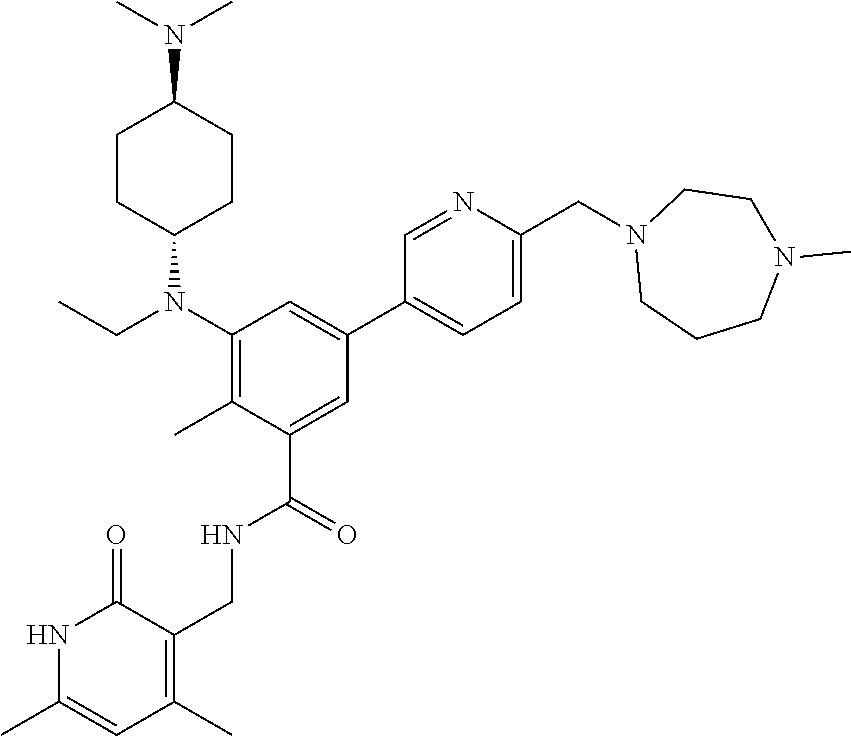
N1C(C)=CC(C)=C(CNC(C2=CC(C3=CC=C(CN4CCN(C)CCC4)N=C3)=CC(N(CC)C3CCC(N(C)C)CC3)=C2C)=O)C1=O
